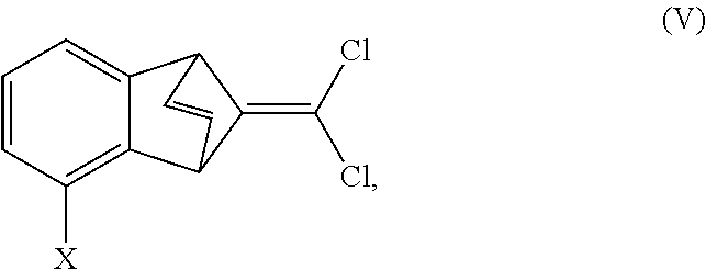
[X]C1=C2C(=CC=C1)C1C(=C(Cl)Cl)C2C=C1
